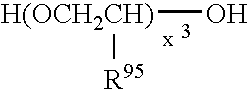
[H(OCH2CH)](O)[R95].[x]
